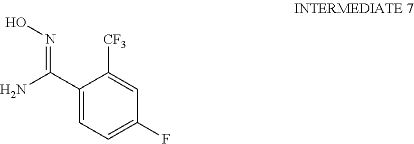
C1(C(N)=NO)=CC=C(F)C=C1[CF3]
